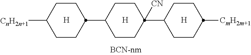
C1CC(C2CCC(C3CCC([CmH2m+1])CC3)([CN])CC2)CCC1[CnH2n+1].[H].[H].[H]
